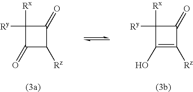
C1(=O)C([Rz])C(=O)C1([Ry])[Rx].C1(O)=C([Rz])C(=O)C1([Ry])[Rx]
